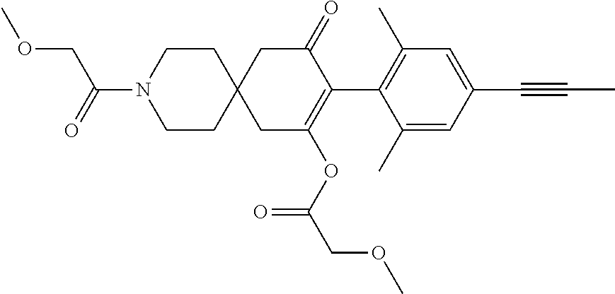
C1(C)=CC(C#CC)=CC(C)=C1C1=C(OC(COC)=O)CC2(CC1=O)CCN(C(=O)COC)CC2
